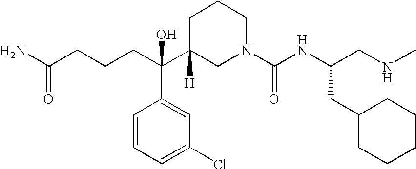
C(C(C1([H])CN(C(NC(CNC)CC2CCCCC2)=O)CCC1)(C1=CC(Cl)=CC=C1)O)CCC(N)=O
